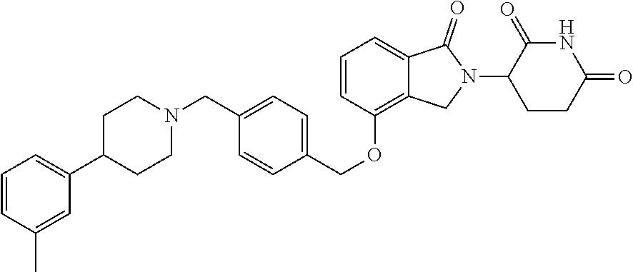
C1=CC(C)=CC(C2CCN(CC3=CC=C(COC4=C5C(=CC=C4)C(=O)N(C4C(=O)NC(=O)CC4)C5)C=C3)CC2)=C1
